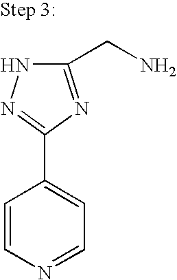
C1(CN)=NC(C2=CC=NC=C2)=NN1
